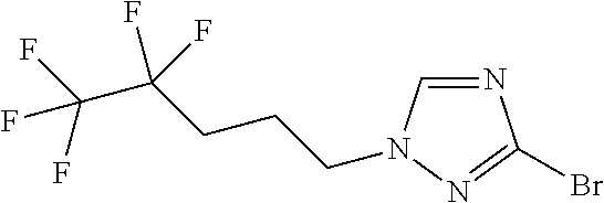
N1=CN(CCCC(C(F)(F)F)(F)F)N=C1Br
